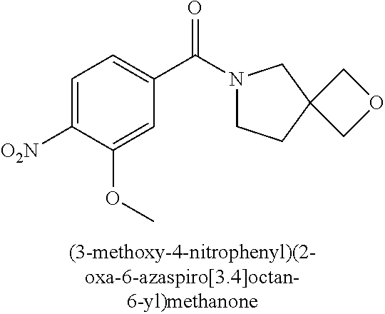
C1=C(OC)C([O2N])=CC=C1C(N1CCC2(C1)COC2)=O
